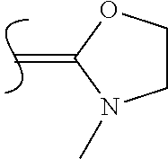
C=C1N(C)CCO1
